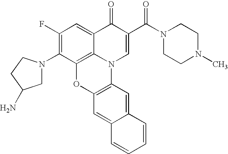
C1(F)=C(N2CC(N)CC2)C2=C3C(=C1)C(=O)C(C(N1CCN(C)CC1)=O)=CN3C1=C(O2)C=C2C(=C1)C=CC=C2
